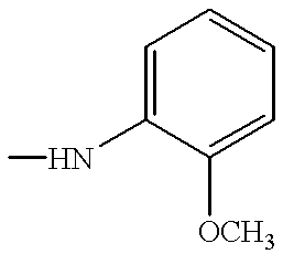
C1=C(NC)C([OCH3])=CC=C1
